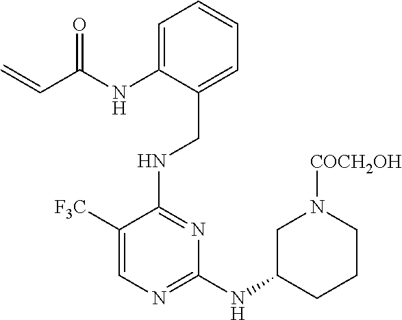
C1(CNC2=NC(NC3CCCN([COCH2OH])C3)=NC=C2[F3C])=CC=CC=C1NC(C=C)=O
